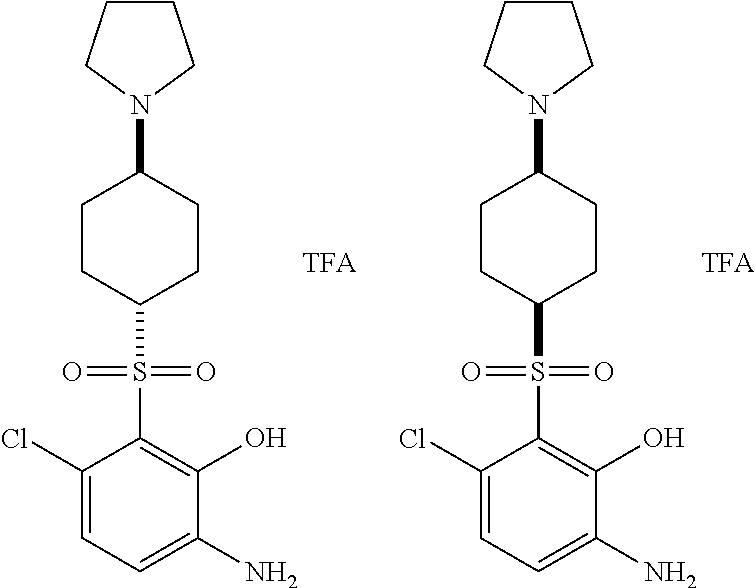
C1(Cl)=CC=C(N)C(O)=C1S(C1CCC(N2CCCC2)CC1)(=O)=O.C1(Cl)=CC=C(N)C(O)=C1S(C1CCC(N2CCCC2)CC1)(=O)=O
